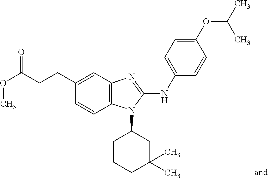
C(CCC1=CC2=C(C=C1)N(C1CCCC(C)(C)C1)C(NC1=CC=C(OC(C)C)C=C1)=N2)(OC)=O
